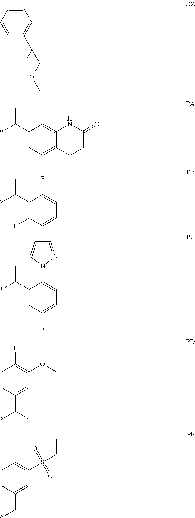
*C(C1=CC(F)=CC=C1N1N=CC=C1)C.C1=CC=CC(C(C)(*)COC)=C1.*C(C1=CC=C2C(=C1)NC(=O)CC2)C.*C(C1=C(F)C=CC=C1F)C.C1=CC(C(C)*)=CC(OC)=C1F.C1=CC(C*)=CC(S(=O)(CC)=O)=C1
